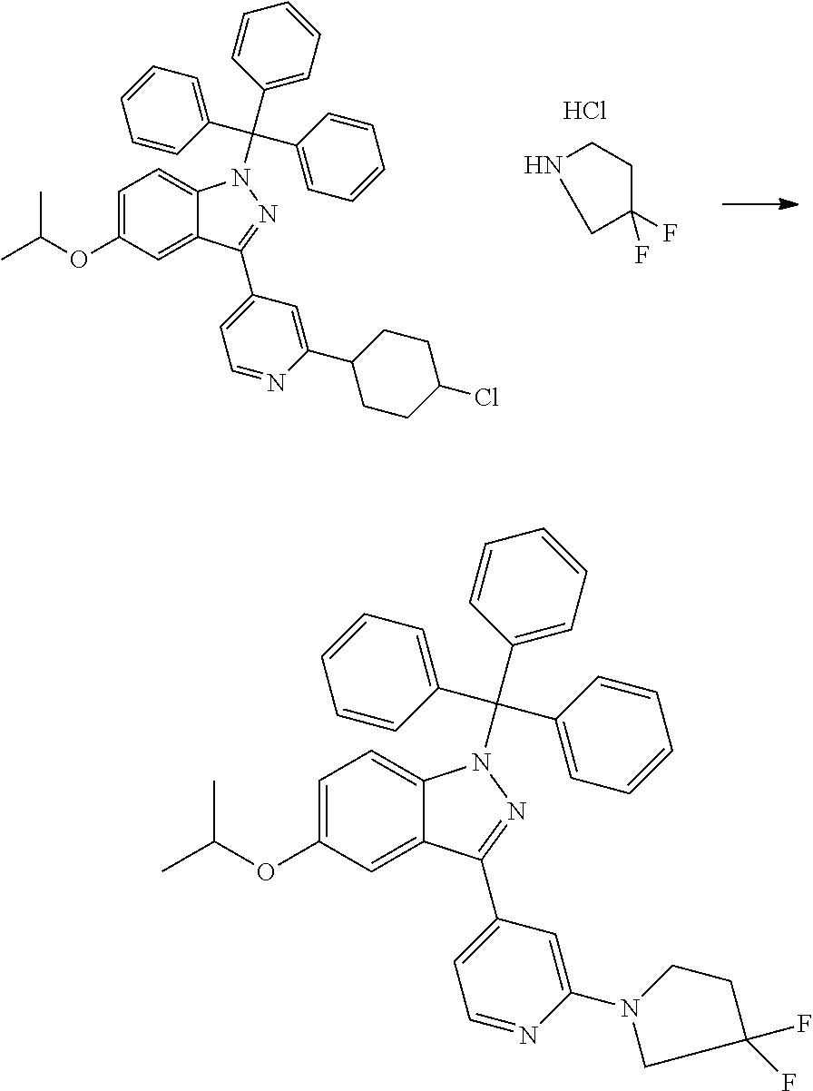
C1=C(OC(C)C)C=C2C(=C1)N(C(C1=CC=CC=C1)(C1=CC=CC=C1)C1=CC=CC=C1)N=C2C1=CC=NC(N2CC(F)(F)CC2)=C1.C1=C(OC(C)C)C=C2C(=C1)N(C(C1=CC=CC=C1)(C1=CC=CC=C1)C1=CC=CC=C1)N=C2C1=CC=NC(C2CCC(Cl)CC2)=C1.N1CC(F)(F)CC1.Cl
